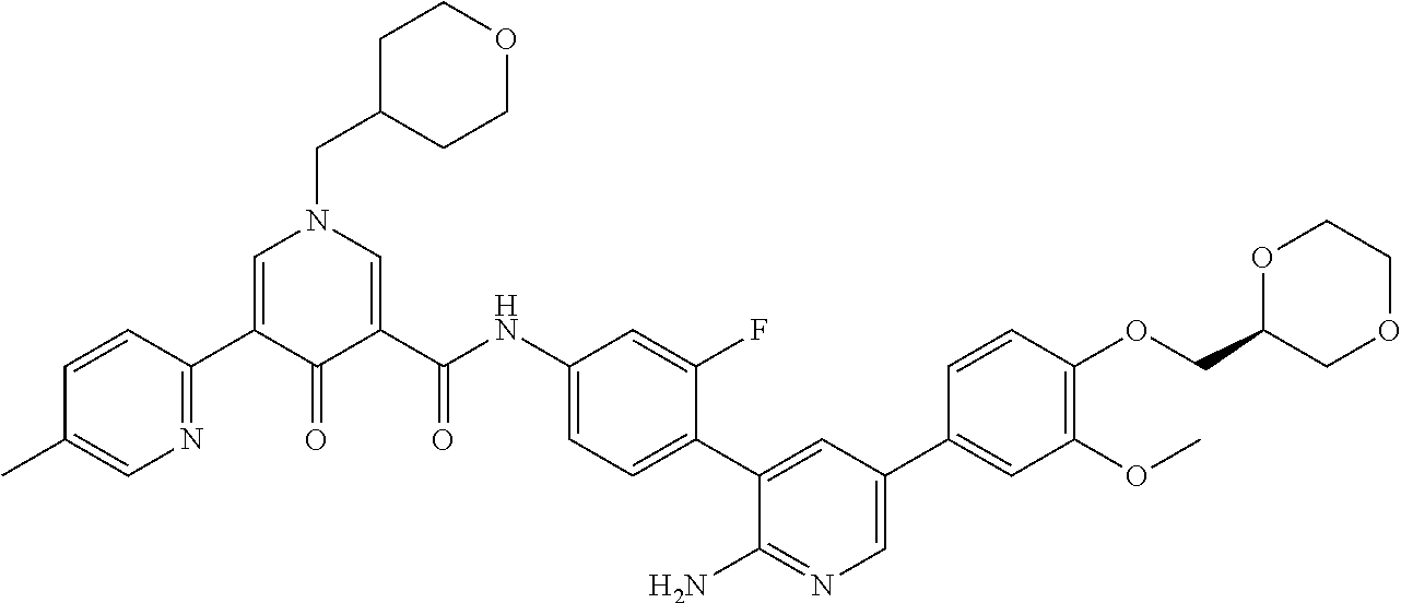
N1=C(C2=CN(CC3CCOCC3)C=C(C(NC3=CC=C(C4=CC(C5=CC(OC)=C(OCC6OCCOC6)C=C5)=CN=C4N)C(F)=C3)=O)C2=O)C=CC(C)=C1
